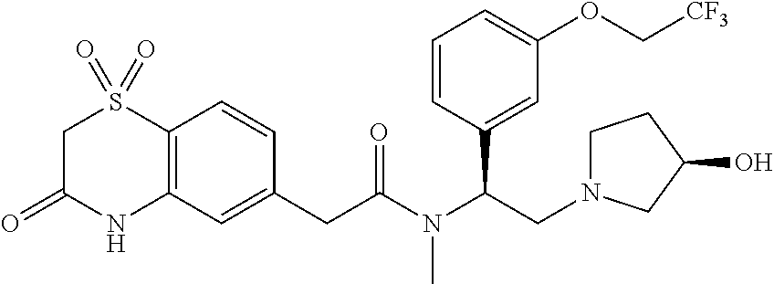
C12=C(C=C(CC(N(C(CN3CCC(O)C3)C3=CC(OC[CF3])=CC=C3)C)=O)C=C1)NC(=O)CS2(=O)=O
